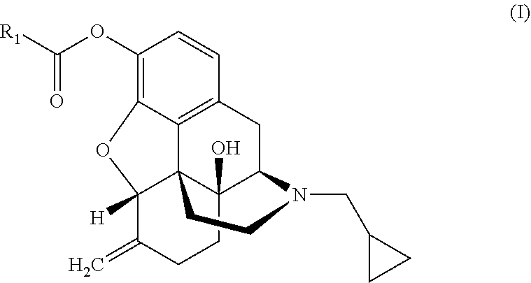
C1(OC([R1])=O)=C2C3=C(C=C1)CC1C4(O)C3(C([H])(C(=C)CC4)O2)CCN1CC1CC1
